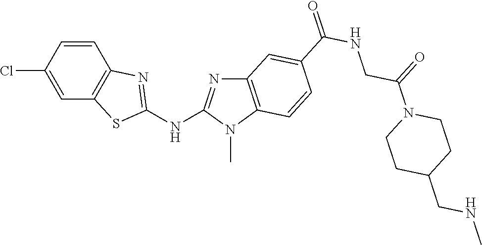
ClC1=CC2=C(C=C1)N=C(NC1=NC3=C(N1C)C=CC(C(NCC(N1CCC(CNC)CC1)=O)=O)=C3)S2
